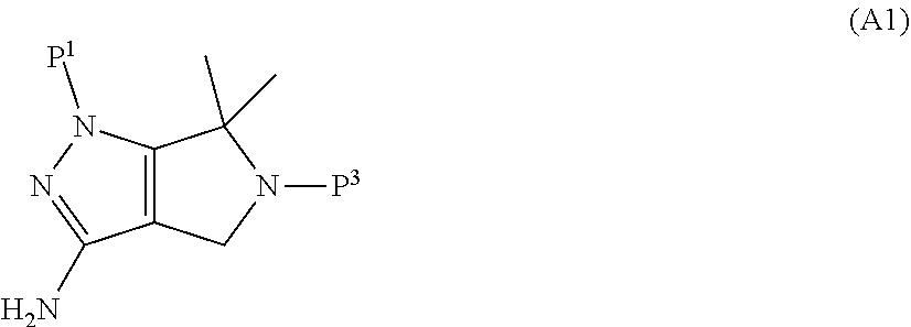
C12=C(N([P1])N=C1N)C(C)(C)N([P3])C2
